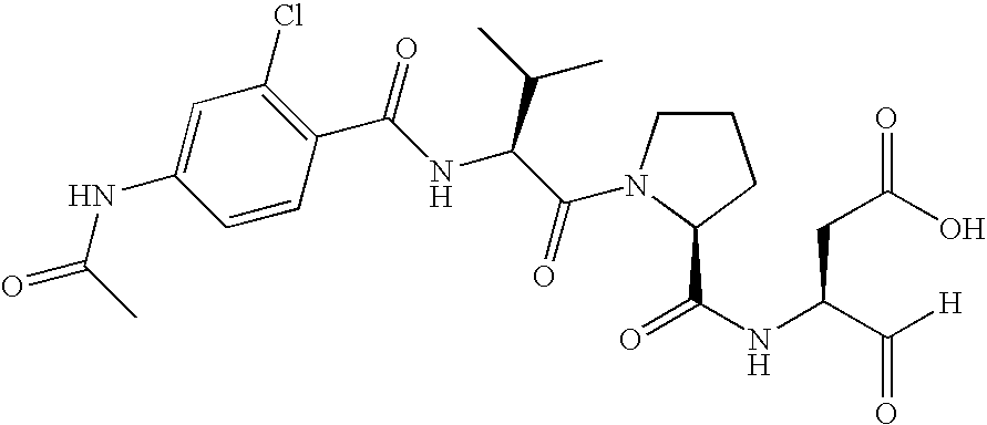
C1=C(NC(=O)C)C=CC(C(NC(C(=O)N2CCCC2C(NC(C([H])=O)CC(O)=O)=O)C(C)C)=O)=C1Cl
